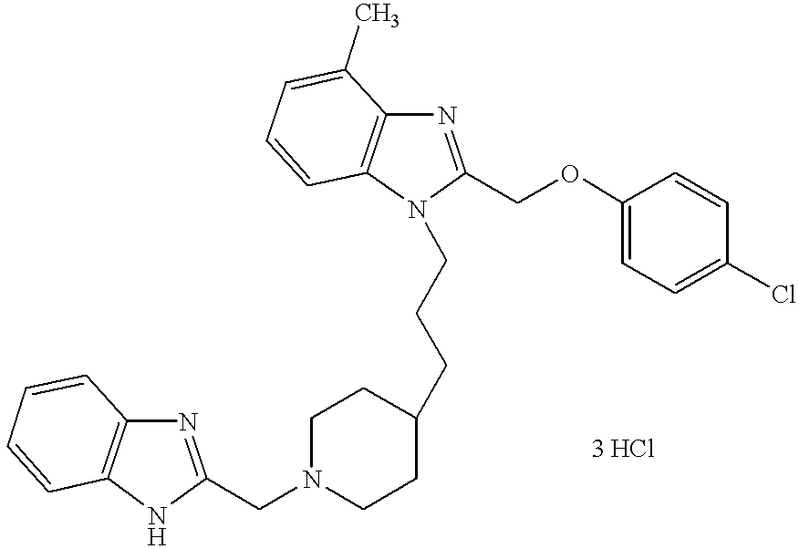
N1=C(COC2=CC=C(Cl)C=C2)N(CCCC2CCN(CC3=NC4=C(N3)C=CC=C4)CC2)C2=C1C(C)=CC=C2
